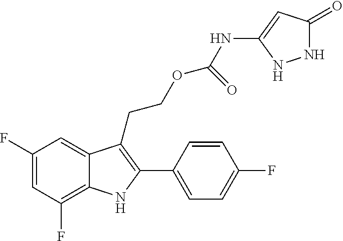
C1(F)=C2C(=CC(F)=C1)C(CCOC(=O)NC1=CC(=O)NN1)=C(C1=CC=C(F)C=C1)N2
